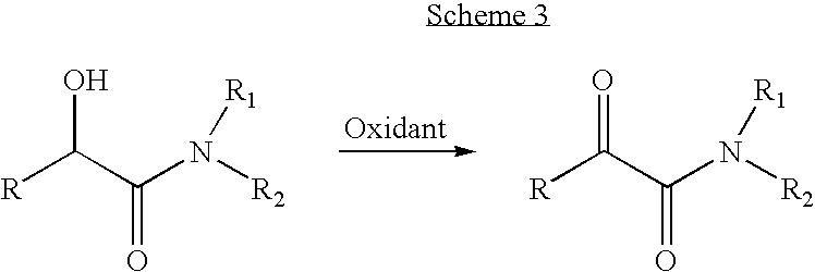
OC(C(N([R2])[R1])=O)[R].O=C(C(N([R2])[R1])=O)[R]
